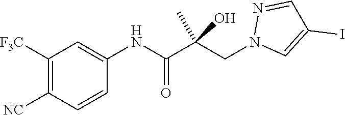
C1=CC([NC])=C([F3C])C=C1NC(C(CN1C=C(I)C=N1)(C)O)=O
